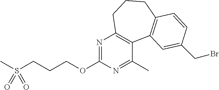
C1(OCCCS(C)(=O)=O)=NC2=C(C(C)=N1)C1=C(CCC2)C=CC(CBr)=C1
